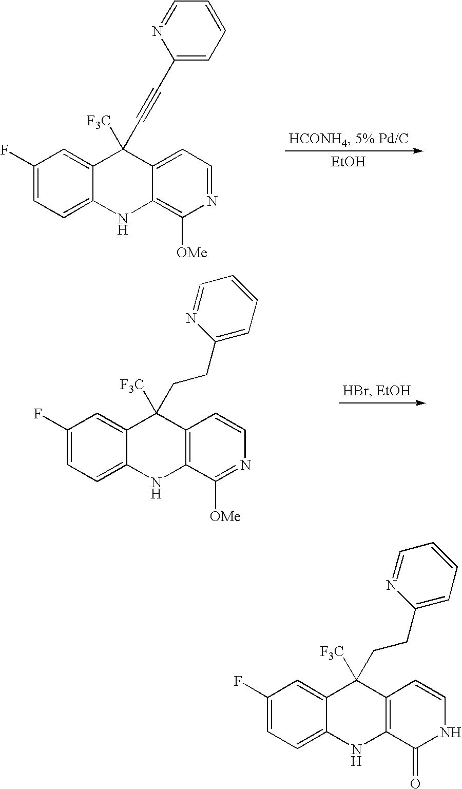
[EtOH].C1=C2C(=CC(F)=C1)C([F3C])(C#CC1=CC=CC=N1)C1=CC=NC([OMe])=C1N2.C1=C2C(=CC(F)=C1)C([F3C])(CCC1=CC=CC=N1)C1=C(N2)C([OMe])=NC=C1.C1=C2C(=CC(F)=C1)C([F3C])(CCC1=CC=CC=N1)C1=C(N2)C(=O)NC=C1
